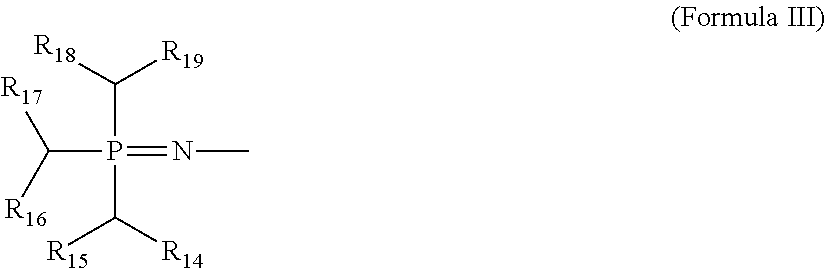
C(P(=NC)(C([R18])[R19])C([R15])[R14])([R17])[R16]
